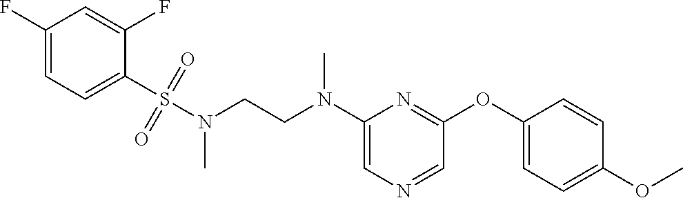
C1(N(CCN(S(C2=CC=C(F)C=C2F)(=O)=O)C)C)=CN=CC(OC2=CC=C(OC)C=C2)=N1
